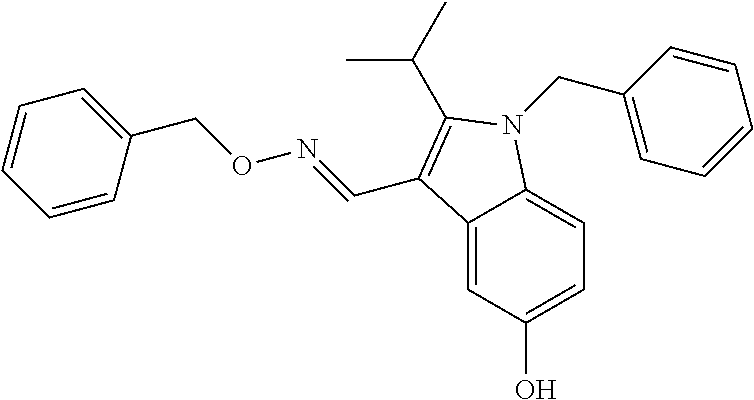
C12=CC(O)=CC=C1N(CC1=CC=CC=C1)C(C(C)C)=C2C=NOCC1=CC=CC=C1
